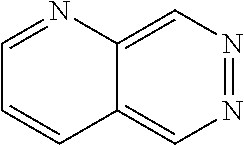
C12=CN=NC=C1C=CC=N2
